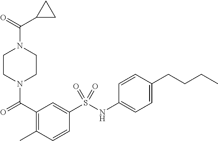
C1CN(C(=O)C2=C(C)C=CC(S(NC3=CC=C(CCCC)C=C3)(=O)=O)=C2)CCN1C(C1CC1)=O
